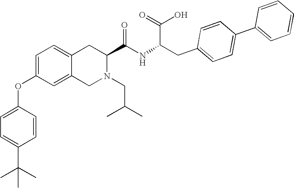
C12=CC=C(OC3=CC=C(C(C)(C)C)C=C3)C=C1CN(CC(C)C)C(C(NC(CC1=CC=C(C3=CC=CC=C3)C=C1)C(=O)O)=O)C2
